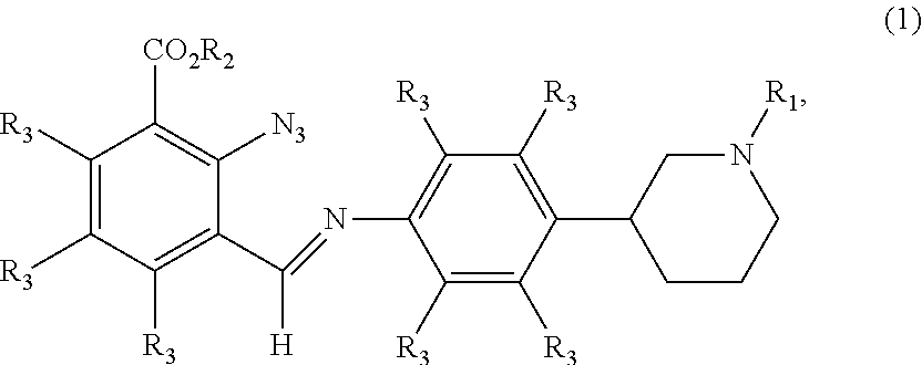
C1([R3])=C([R3])C([R3])=C(C([H])=NC2=C([R3])C([R3])=C(C3CCCN([R1])C3)C([R3])=C2[R3])C([N3])=C1[CO2R2]
